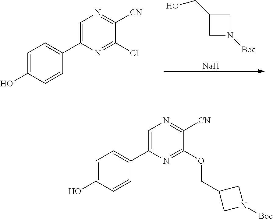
C1=C(C2=CC=C(O)C=C2)N=C(Cl)C([CN])=N1.C1(CO)CN([Boc])C1.[Na].C1=C(C2=CC=C(O)C=C2)N=C(OCC2CN([Boc])C2)C([CN])=N1
